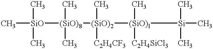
[SiO]([(SiO)8]([(SiO)2]([(SiO)l]([Si](C)(C)C)(C)[C2H4SiCl3])([C2H4CF3])C)(C)C)(C)(C)C
